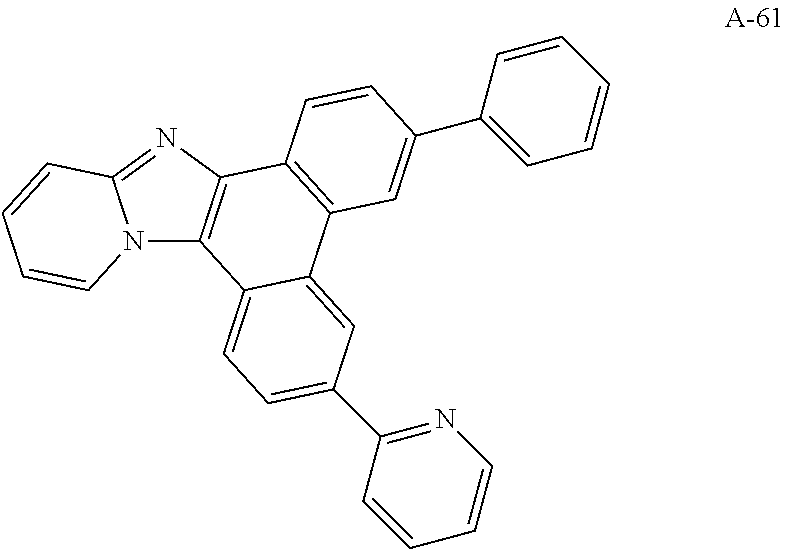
N12C3=C(N=C1C=CC=C2)C1=C(C2=CC(C4=NC=CC=C4)=CC=C32)C=C(C2=CC=CC=C2)C=C1
